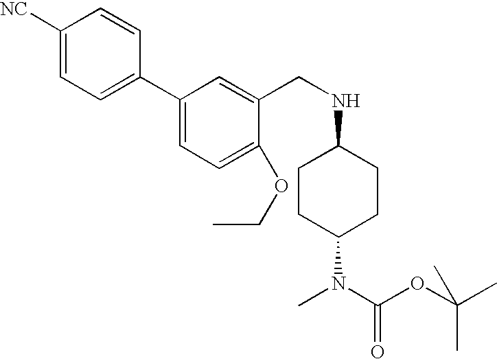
C1([NC])=CC=C(C2=CC=C(OCC)C(CNC3CCC(N(C)C(OC(C)(C)C)=O)CC3)=C2)C=C1
